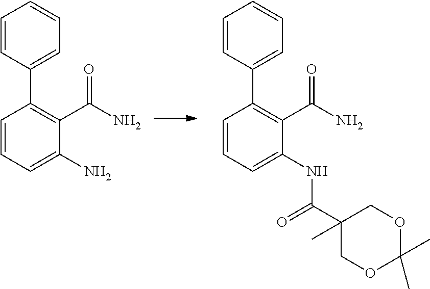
C1=CC=C(NC(C2(C)COC(C)(C)OC2)=O)C(C(N)=O)=C1C1=CC=CC=C1.C1=CC=C(N)C(C(N)=O)=C1C1=CC=CC=C1
